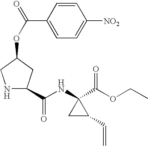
N1C(C(=O)NC2(C(OCC)=O)CC2C=C)CC(OC(C2=CC=C([NO2])C=C2)=O)C1
